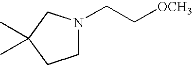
C1N(CC[OCH3])CC(C)(C)C1
